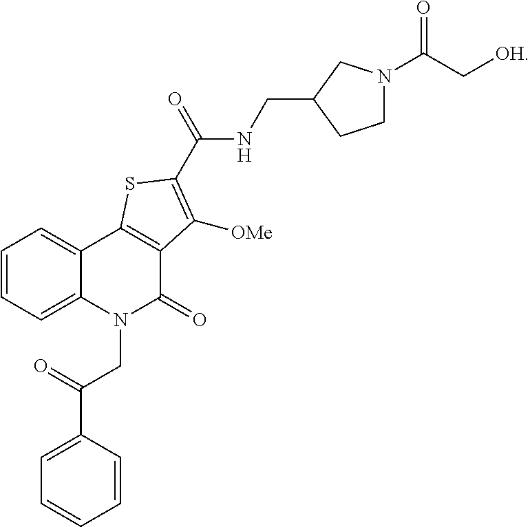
C1=CC=C2C(=C1)C1=C(C(=O)N2CC(=O)C2=CC=CC=C2)C([OMe])=C(C(NCC2CN(C(C[OH])=O)CC2)=O)S1
